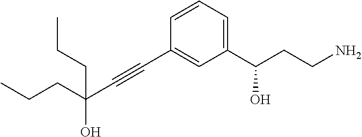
C1=CC=C(C(CCN)O)C=C1C#CC(O)(CCC)CCC
